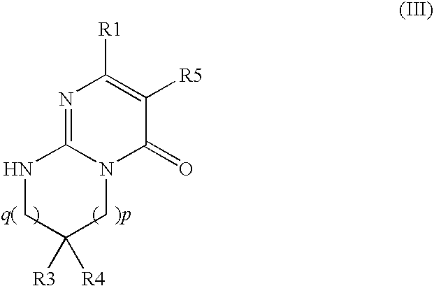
N1=C2N(C(=O)C([R5])=C1[R1])CC([R3])([R4])CN2
